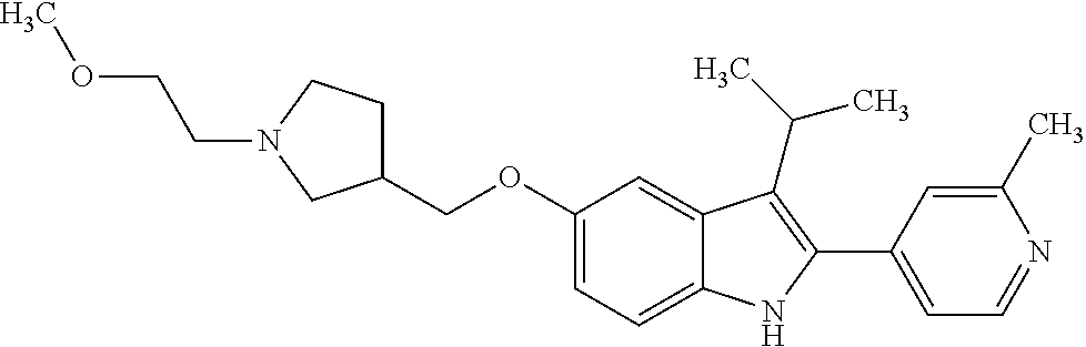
O(C1=CC=C2C(=C1)C(C(C)C)=C(C1=CC=NC(C)=C1)N2)CC1CCN(CCOC)C1
